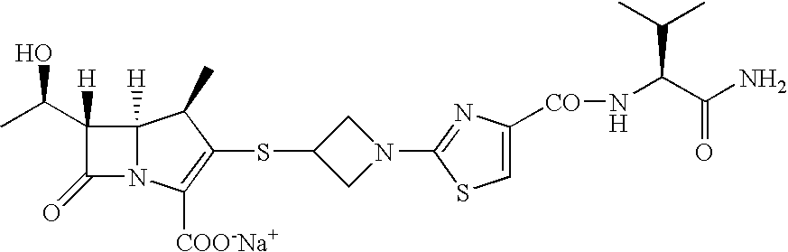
C12([H])N(C([COO-Na+])=C(SC3CN(C4=NC([CO]NC(C(N)=O)C(C)C)=CS4)C3)C1C)C(=O)C2(C(C)O)[H]
